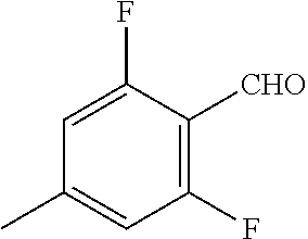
C1(C)=CC(F)=C([CHO])C(F)=C1
